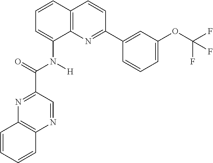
N1=C(C(=O)N([H])C2=CC=CC3=C2N=C(C2=CC(OC(F)(F)F)=CC=C2)C=C3)C=NC2=C1C=CC=C2
